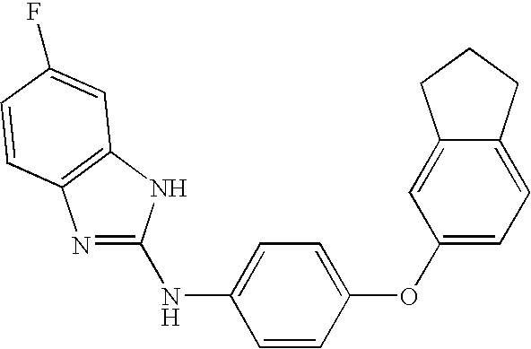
C1(OC2=CC=C(NC3=NC4=C(N3)C=C(F)C=C4)C=C2)=CC=C2C(=C1)CCC2
